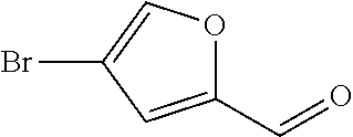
O1C(C=O)=CC(Br)=C1
